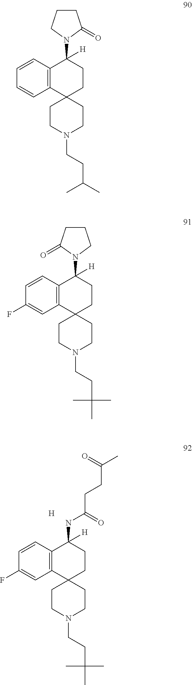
C12=C(C=CC=C1)C([H])(N1C(=O)CCC1)CCC21CCN(CCC(C)C)CC1.C12=C(C=CC(F)=C1)C([H])(N1CCCC1=O)CCC21CCN(CCC(C)(C)C)CC1.C12=C(C=CC(F)=C1)C([H])(NC(CCC(=O)C)=O)CCC21CCN(CCC(C)(C)C)CC1.[H]
